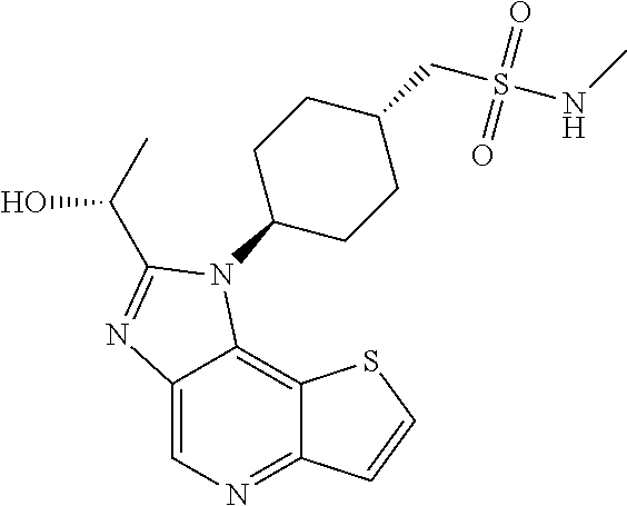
C12=CN=C3C(=C1N(C1CCC(CS(NC)(=O)=O)CC1)C(C(C)O)=N2)SC=C3
